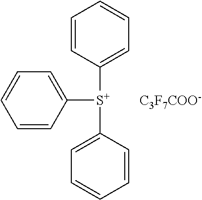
C1=CC([S+](C2=CC=CC=C2)C2=CC=CC=C2)=CC=C1.[C3F7COO-]
